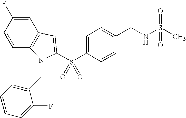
C1=CC2=C(C=C1F)C=C(S(C1=CC=C(CNS(C)(=O)=O)C=C1)(=O)=O)N2CC1=CC=CC=C1F
